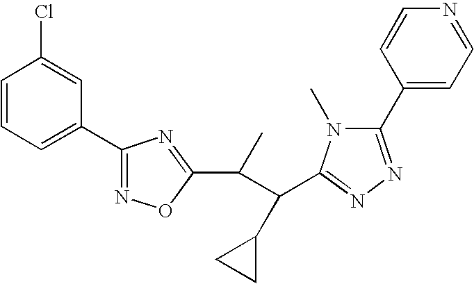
C1=CC=C(C2=NOC(C(C(C3=NN=C(C4=CC=NC=C4)N3C)C3CC3)C)=N2)C=C1Cl
